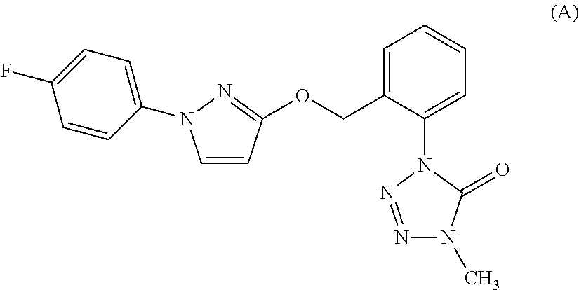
C1=C(COC2=NN(C3=CC=C(F)C=C3)C=C2)C(N2N=NN(C)C2=O)=CC=C1
